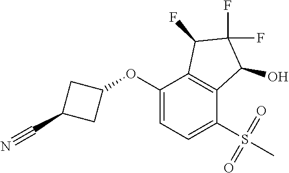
C1(OC2CC(C#N)C2)=CC=C(S(C)(=O)=O)C2=C1C(F)C(F)(F)C2O
